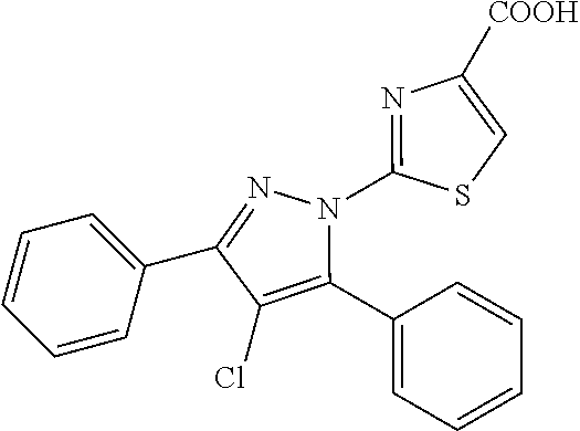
C1=CC=C(C2=NN(C3=NC([COOH])=CS3)C(C3=CC=CC=C3)=C2Cl)C=C1
